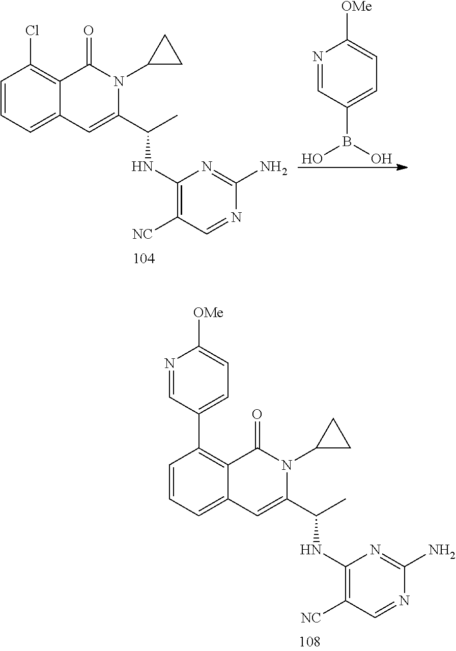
C1=CC=C2C(=C1Cl)C(=O)N(C1CC1)C(C(C)NC1=C([NC])C=NC(N)=N1)=C2.N1=CC(B(O)O)=CC=C1[OMe].C1=CC=C2C(=C1C1=CC=C([OMe])N=C1)C(=O)N(C1CC1)C(C(C)NC1=C([NC])C=NC(N)=N1)=C2
